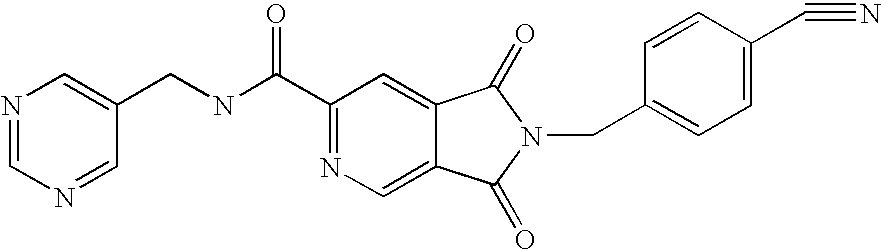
N1=CN=CC(CNC(C2=NC=C3C(=C2)C(=O)N(CC2=CC=C(C#N)C=C2)C3=O)=O)=C1
